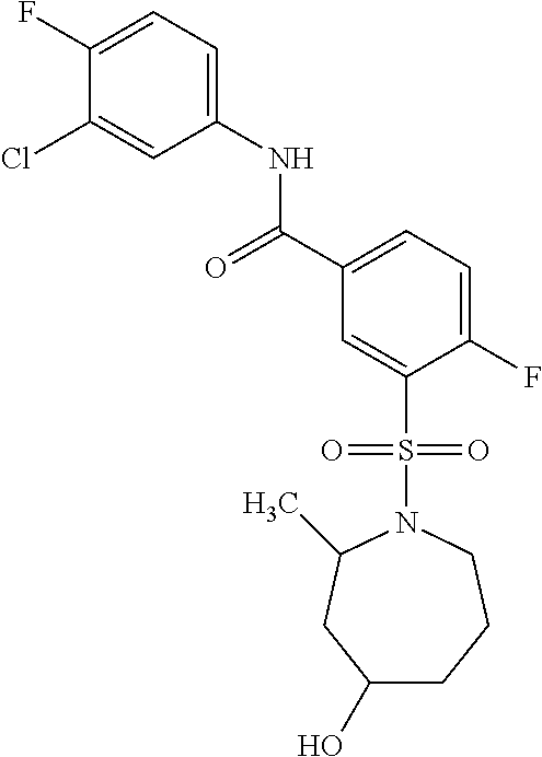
C(C1=CC=C(F)C(S(N2CCCC(O)CC2C)(=O)=O)=C1)(=O)NC1=CC=C(F)C(Cl)=C1
